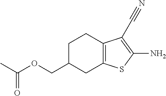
O(CC1CC2=C(CC1)C(C#N)=C(N)S2)C(C)=O
